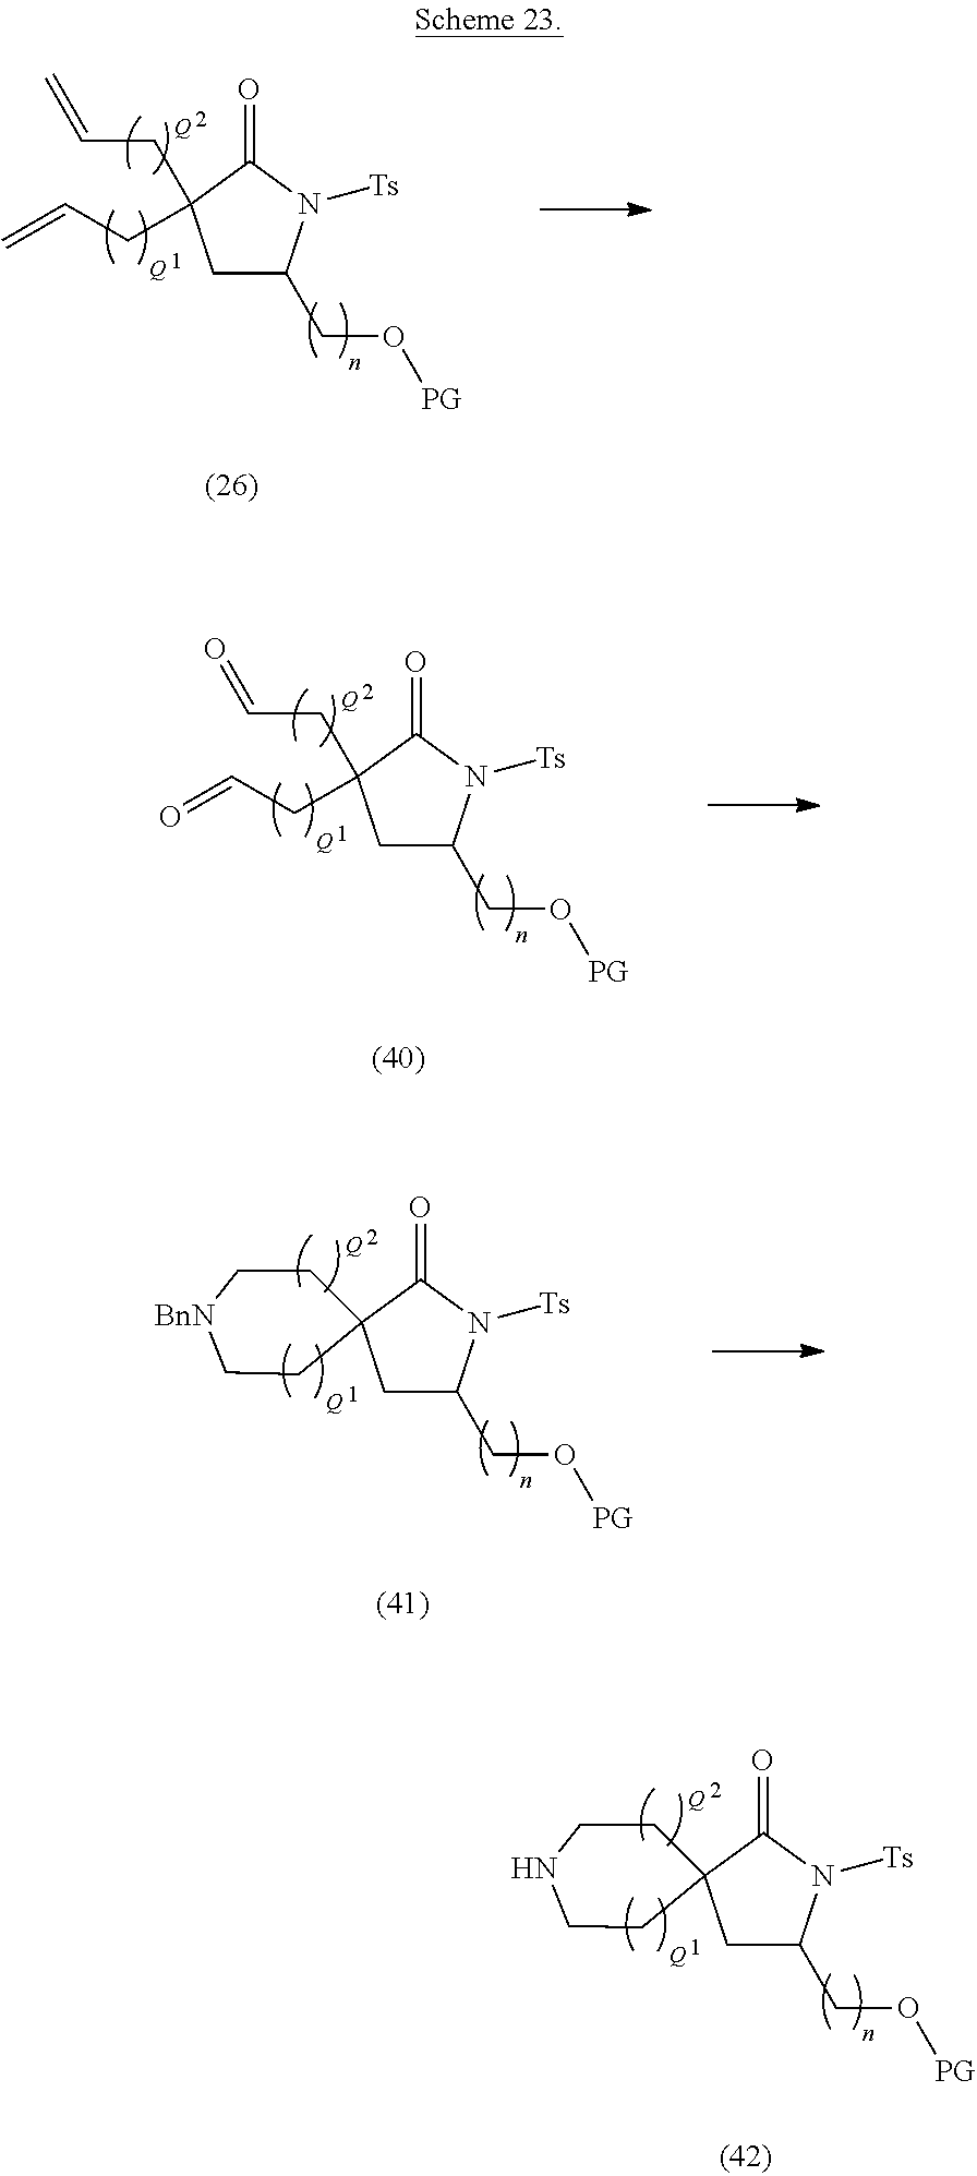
[Q].[Q].C1C(CO[PG])N([Ts])C(=O)C12CCNCC2.[Q].[Q].C1C(CO[PG])N([Ts])C(=O)C1(CC=C)CC=C.[Q].[Q].C1C(CO[PG])N([Ts])C(=O)C1(CC=O)CC=O.[Q].[Q].C1C(CO[PG])N([Ts])C(=O)C12CC[BnN]CC2
